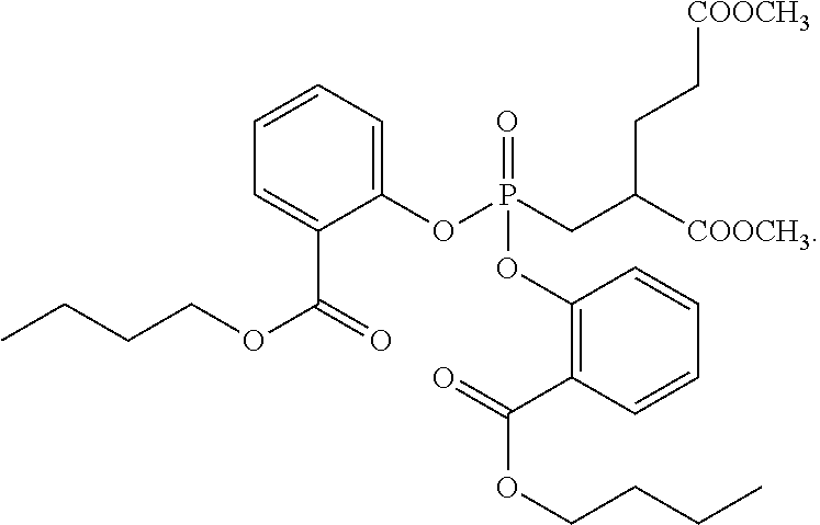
C1(OP(CC(CC[COOCH3])[COOCH3])(=O)OC2=C(C(=O)OCCCC)C=CC=C2)=CC=CC=C1C(=O)OCCCC
